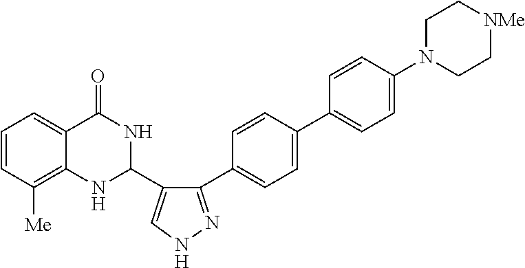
C1=CC([Me])=C2C(=C1)C(=O)NC(C1=CNN=C1C1=CC=C(C3=CC=C(N4CC[NMe]CC4)C=C3)C=C1)N2
